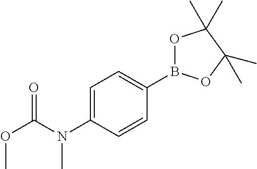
C1=C(N(C(OC)=O)C)C=CC(B2OC(C)(C)C(C)(C)O2)=C1
